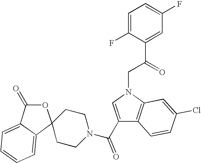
C1(C(N2CCC3(C4=CC=CC=C4C(=O)O3)CC2)=O)=CN(CC(=O)C2=CC(F)=CC=C2F)C2=C1C=CC(Cl)=C2
